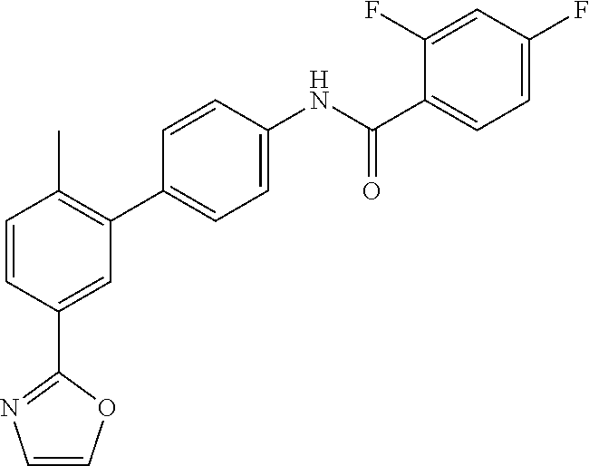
C1=CC(C2=NC=CO2)=CC(C2=CC=C(NC(C3=CC=C(F)C=C3F)=O)C=C2)=C1C
